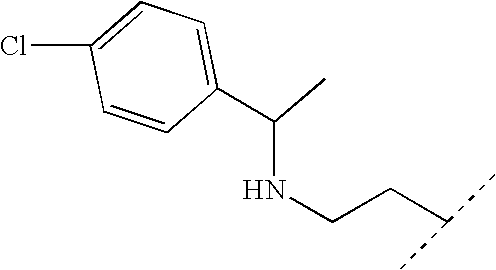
C1(C(NCCC(C)C)C)=CC=C(Cl)C=C1
